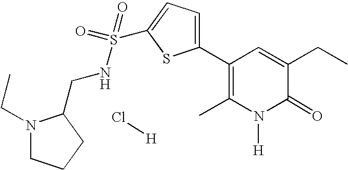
C1(C2=C(C)N([H])C(=O)C(CC)=C2)=CC=C(S(NCC2N(CC)CCC2)(=O)=O)S1.Cl[H]
